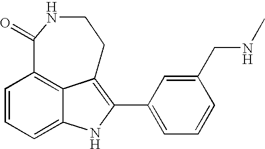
C12=CC=CC3=C1C(=C(C1=CC=CC(CNC)=C1)N2)CCNC3=O
